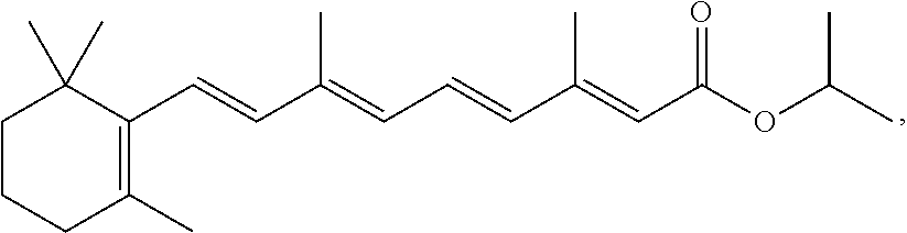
C1CCC(C)=C(C=CC(=CC=CC(=CC(OC(C)C)=O)C)C)C1(C)C
